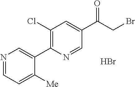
C1(C(CBr)=O)=CC(Cl)=C(C2=CN=CC=C2[Me])N=C1.Br
